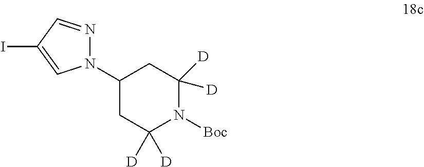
C1(N2N=CC(I)=C2)CC([D])([D])N([Boc])C([D])([D])C1
